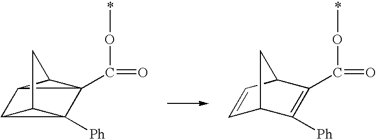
C12C3([Ph])C4(C(=O)O*)C1C4CC23.C1=CC2C(C(=O)O*)=C([Ph])C1C2
